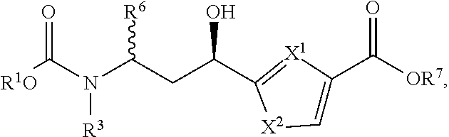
[R1O]C(N(C(CC(O)C1=[X1]C(C([OR7])=O)=C[X2]1)[R6])[R3])=O
